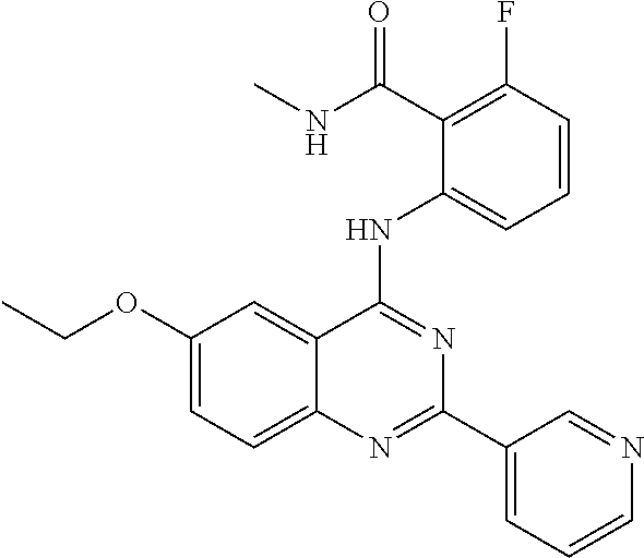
C1(OCC)=CC=C2C(=C1)C(NC1=CC=CC(F)=C1C(NC)=O)=NC(C1=CC=CN=C1)=N2
